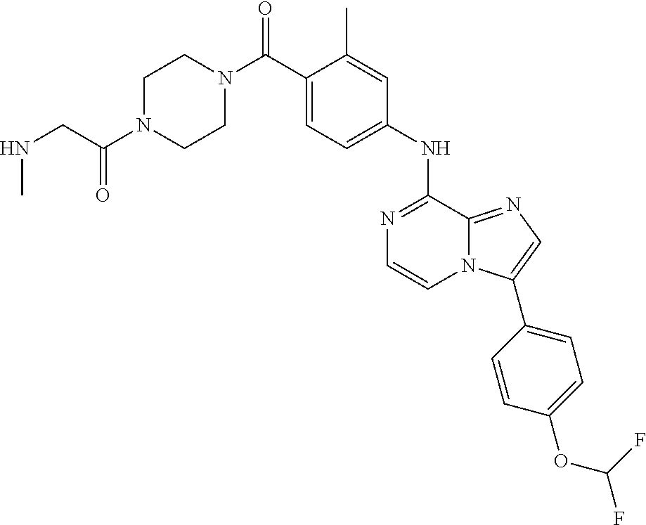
N1=C(NC2=CC=C(C(N3CCN(C(=O)CNC)CC3)=O)C(C)=C2)C2=NC=C(C3=CC=C(OC(F)F)C=C3)N2C=C1
